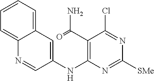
C12=CC=CC=C1C=C(NC1=C(C(=O)N)C(Cl)=NC([SMe])=N1)C=N2
